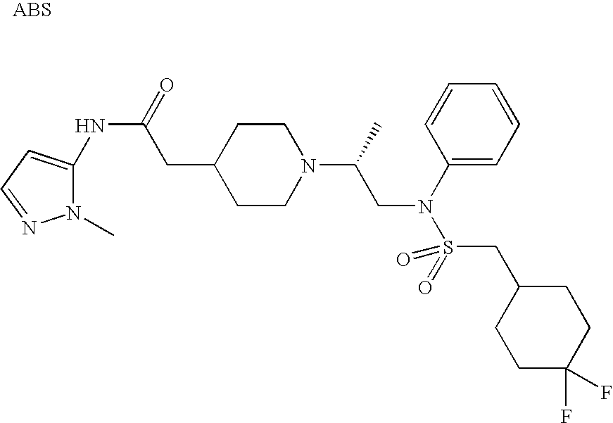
N(C(CC1CCN(C(CN(S(=O)(=O)CC2CCC(F)(F)CC2)C2=CC=CC=C2)C)CC1)=O)C1=CC=NN1C
